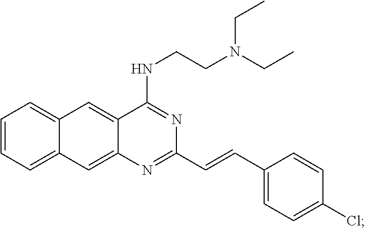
C12=CC=CC=C1C=C1C(=C2)C(NCCN(CC)CC)=NC(C=CC2=CC=C(Cl)C=C2)=N1
